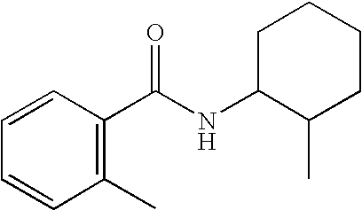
C1=CC(C(NC2C(C)CCCC2)=O)=C(C)C=C1
